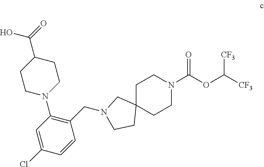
C1C2(CCN(C(OC([CF3])[CF3])=O)C1)CN(CC1=C(N3CCC(C(=O)O)CC3)C=C(Cl)C=C1)CC2
